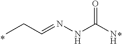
CCC=NNC(=O)N
